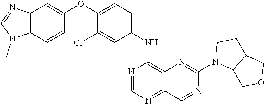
C12=C(C=CC(OC3=CC=C(NC4=C5C(=NC=N4)C=NC(N4C6C(CC4)COC6)=N5)C=C3Cl)=C1)N(C)C=N2
